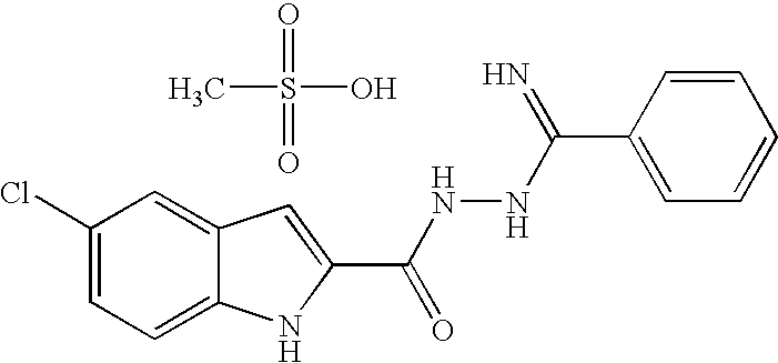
CS(O)(=O)=O.C1(Cl)=CC=C2C(=C1)C=C(C(NNC(C1=CC=CC=C1)=N)=O)N2
